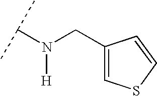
N(C(C)C)([H])CC1=CSC=C1
